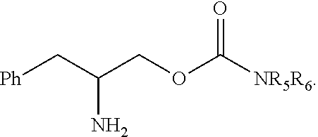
[Ph]CC(COC([NR5R6])=O)N
